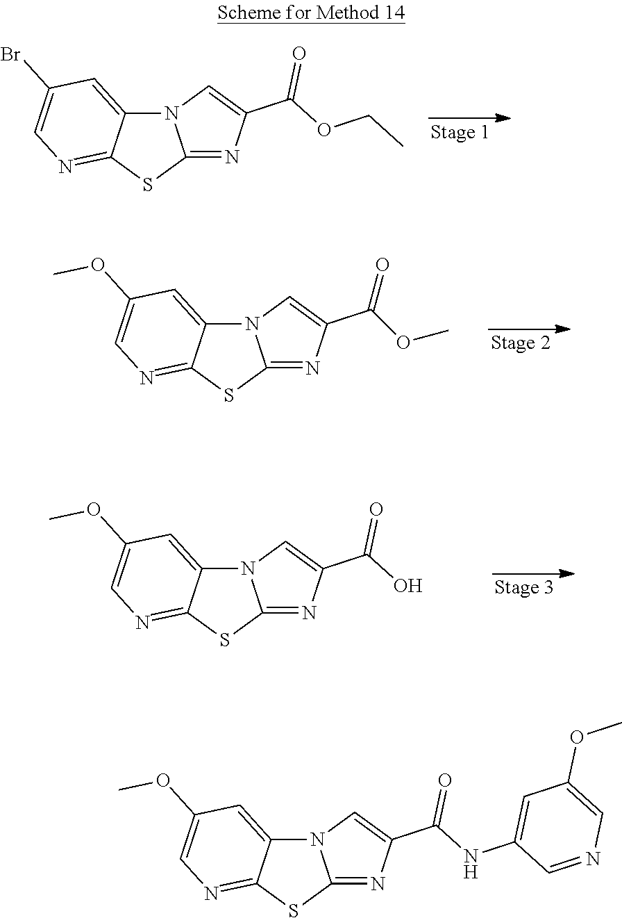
N12C=C(C(=O)OCC)N=C1SC1=NC=C(Br)C=C21.N12C=C(C(=O)OC)N=C1SC1=NC=C(OC)C=C21.N12C=C(C(=O)O)N=C1SC1=NC=C(OC)C=C21.N12C=C(C(=O)NC3=CC(OC)=CN=C3)N=C1SC1=NC=C(OC)C=C21
